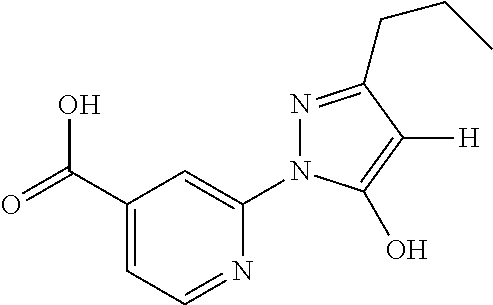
OC(C1=CC=NC(N2N=C(CCC)C([H])=C2O)=C1)=O
